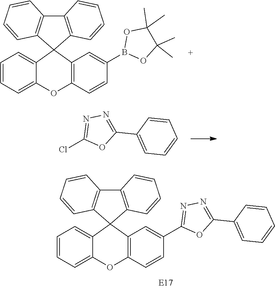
C1=CC=C2C(=C1)C1(C3=C(O2)C=CC(B2OC(C)(C)C(C)(C)O2)=C3)C2=C(C3=C1C=CC=C3)C=CC=C2.ClC1=NN=C(C2=CC=CC=C2)O1.C1=CC=C2C(=C1)C1(C3=C(O2)C=CC(C2=NN=C(C4=CC=CC=C4)O2)=C3)C2=C(C3=C1C=CC=C3)C=CC=C2
